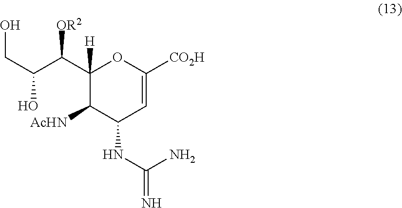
C1([H])(C(C(CO)O)[OR2])C([AcHN])C(NC(N)=N)C=C([CO2H])O1
